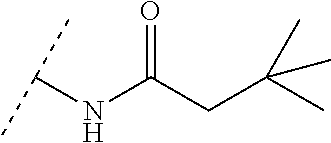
N(C(CC(C)(C)C)=O)C(C)C
